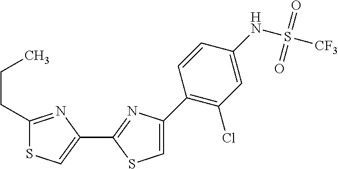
C1=C(C2=C(Cl)C=C(NS(=O)(=O)[CF3])C=C2)N=C(C2=CSC(CCC)=N2)S1
